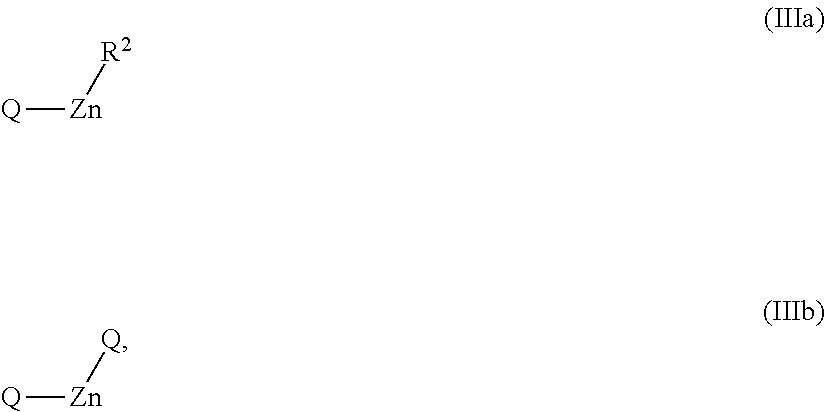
[Q][Zn][R2].[Q][Zn][Q]
